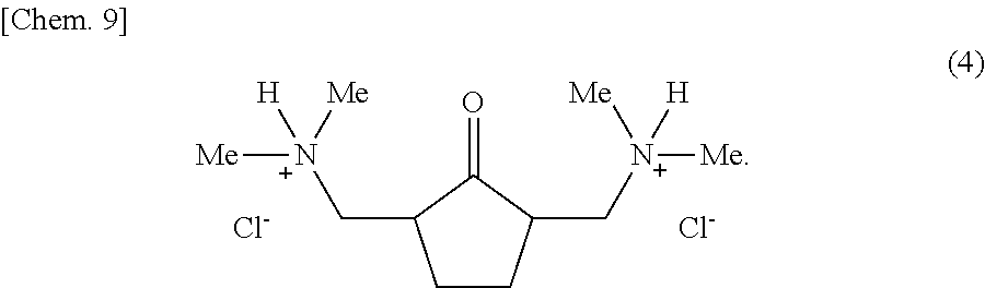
C1CC(C[N+]([Me])([Me])[H])C(=O)C1C[N+]([Me])([Me])[H].[Cl-].[Cl-]
